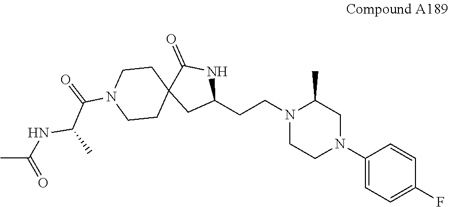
C1(N2CC(C)N(CCC3NC(=O)C4(C3)CCN(C(=O)C(NC(C)=O)C)CC4)CC2)=CC=C(F)C=C1
